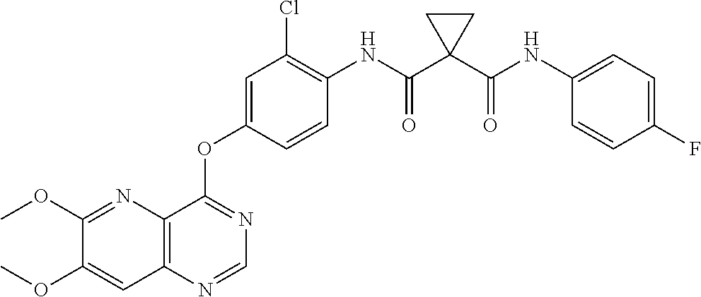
C12=C(N=CN=C1OC1=CC(Cl)=C(NC(C3(C(NC4=CC=C(F)C=C4)=O)CC3)=O)C=C1)C=C(OC)C(OC)=N2
